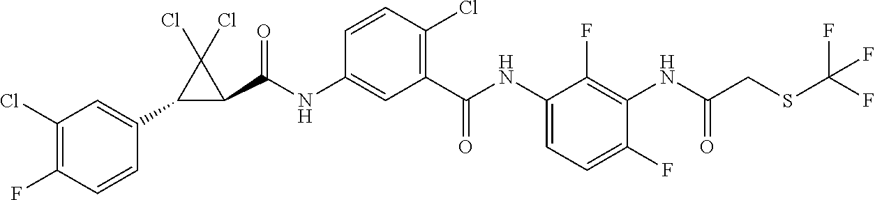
C1(C2=CC(Cl)=C(F)C=C2)C(C(NC2=CC(C(NC3=CC=C(F)C(NC(CSC(F)(F)F)=O)=C3F)=O)=C(Cl)C=C2)=O)C1(Cl)Cl
